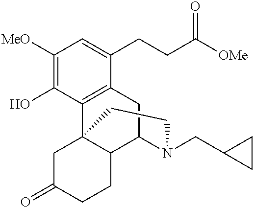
C1([MeO])=C(O)C2=C(C(CCC(=O)[OMe])=C1)CC1C3C2(CC(=O)CC3)CCN1CC1CC1
